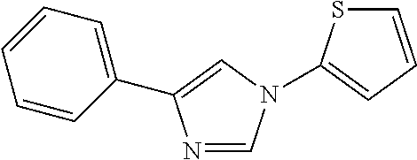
S1C=CC=C1N1C=NC(C2=CC=CC=C2)=C1
